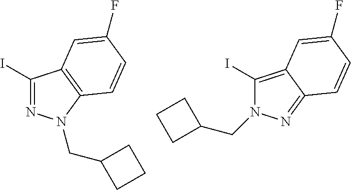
C1(I)=NN(CC2CCC2)C2=C1C=C(F)C=C2.C1(I)=C2C(=NN1CC1CCC1)C=CC(F)=C2
